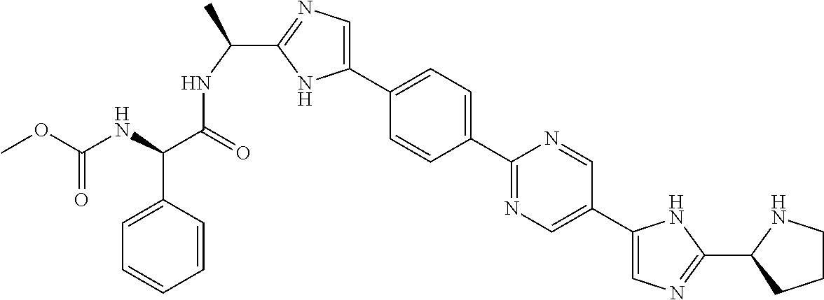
C1(C2=CC=C(C3=NC=C(C4=CN=C(C5CCCN5)N4)C=N3)C=C2)=CN=C(C(C)NC(C(NC(OC)=O)C2=CC=CC=C2)=O)N1
